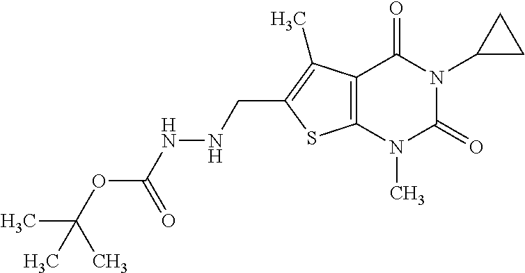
C12=C(N(C)C(=O)N(C3CC3)C1=O)SC(CNNC(OC(C)(C)C)=O)=C2C
